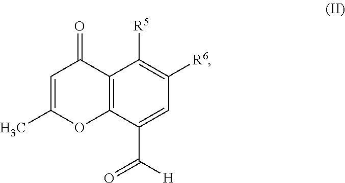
C12=C(C(C(=O)[H])=CC([R6])=C1[R5])OC(C)=CC2=O
